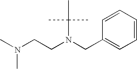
C1=CC(CN(CCN(C)C)C(C)(C)C)=CC=C1
